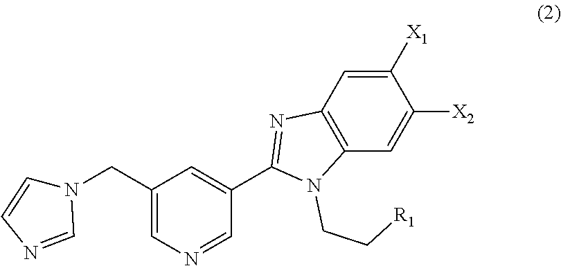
C1(CN2C=CN=C2)=CN=CC(C2=NC3=C(N2CC[R1])C=C([X2])C([X1])=C3)=C1
